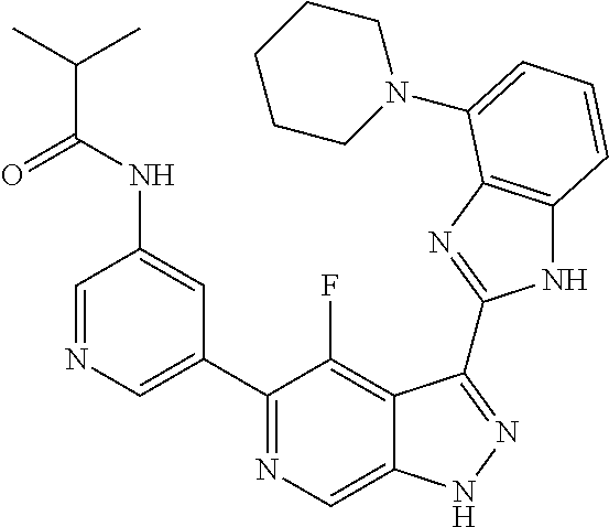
C1=NC=C(C2=NC=C3C(=C2F)C(C2=NC4=C(N2)C=CC=C4N2CCCCC2)=NN3)C=C1NC(C(C)C)=O
